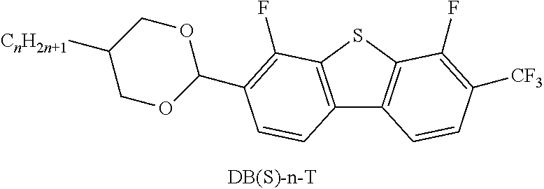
C12=C(SC3=C1C=CC([CF3])=C3F)C(F)=C(C1OCC([CnH2n+1])CO1)C=C2
